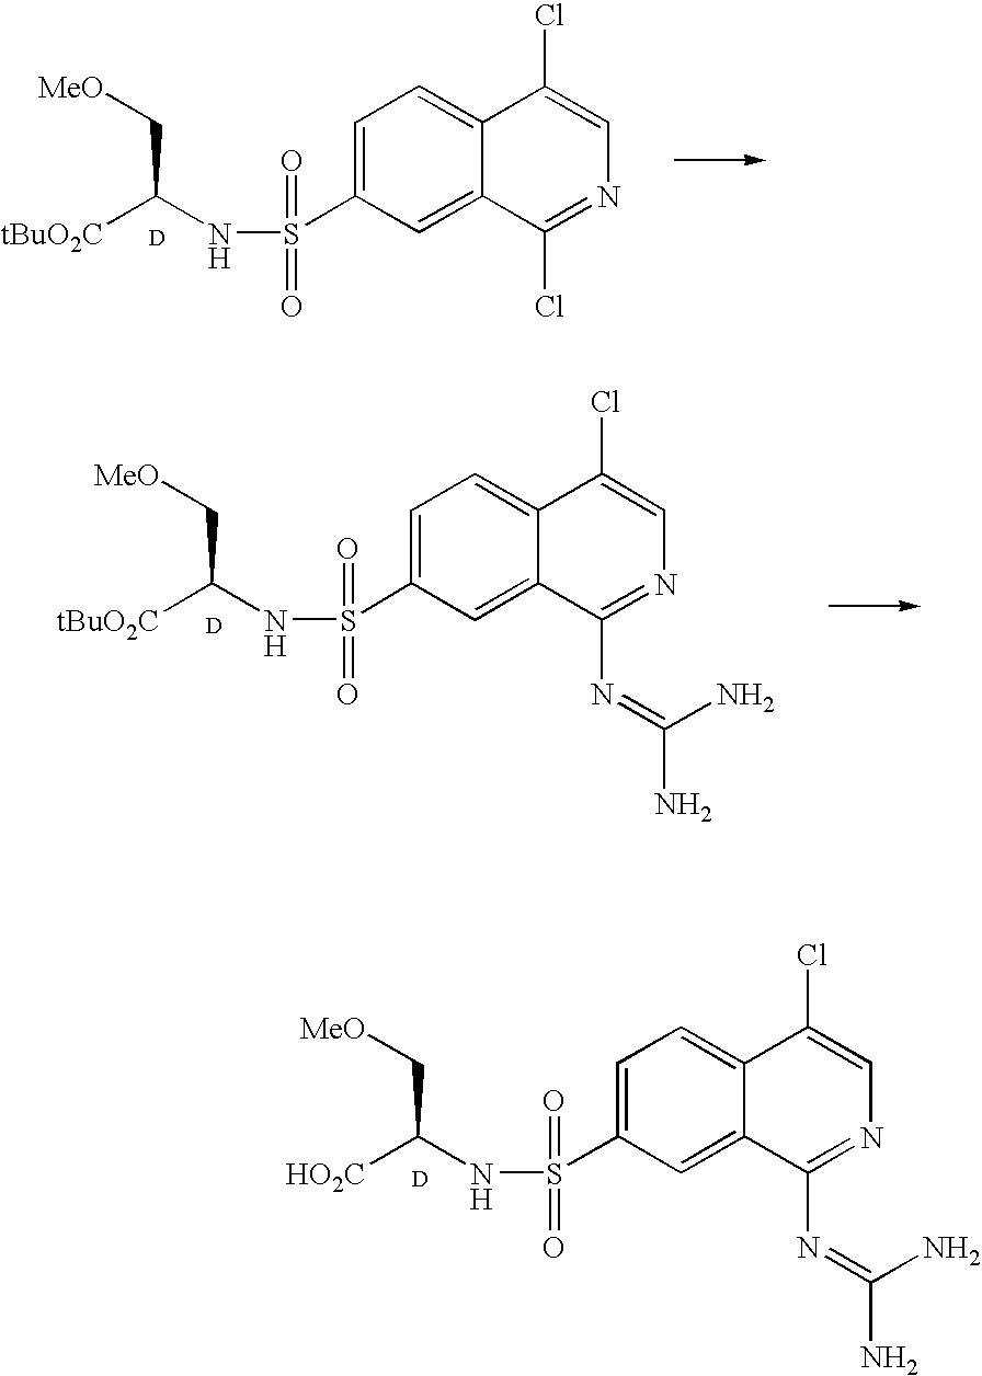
[tBuO2C]C(NS(=O)(=O)C1=CC=C2C(=C1)C(Cl)=NC=C2Cl)C[MeO].[D].[HO2C]C(NS(=O)(=O)C1=CC=C2C(=C1)C(N=C(N)N)=NC=C2Cl)C[MeO].[D].[tBuO2C]C(NS(=O)(=O)C1=CC=C2C(=C1)C(N=C(N)N)=NC=C2Cl)C[MeO].[D]
